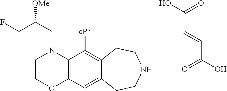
O=C(C=CC(=O)O)O.C([OMe])(CN1CCOC2=C1C([cPr])=C1C(=C2)CCNCC1)CF
